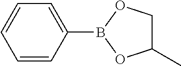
C1=C(B2OC(C)CO2)C=CC=C1
